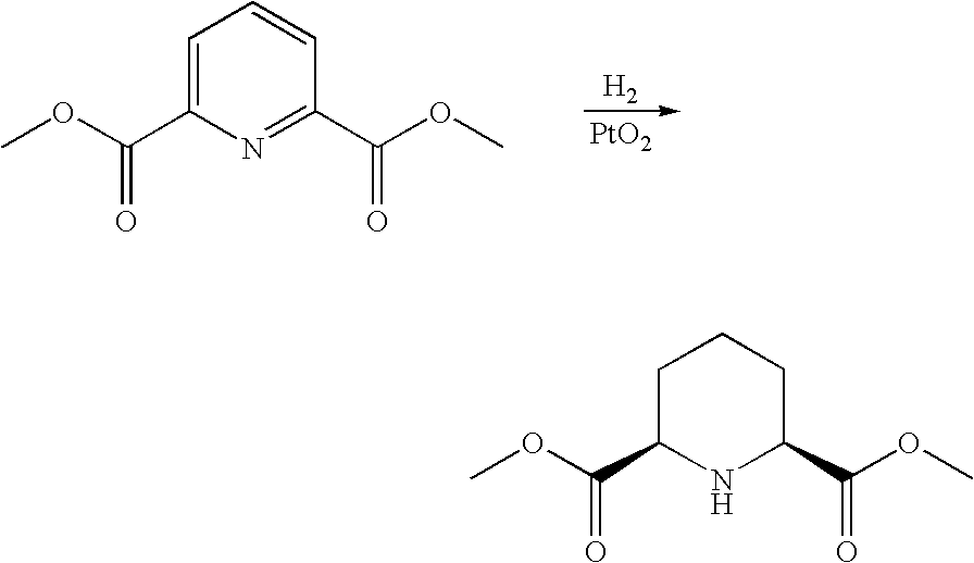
[H2].[PtO2].C1=C(C(OC)=O)N=C(C(OC)=O)C=C1.C1C(C(OC)=O)NC(C(OC)=O)CC1
